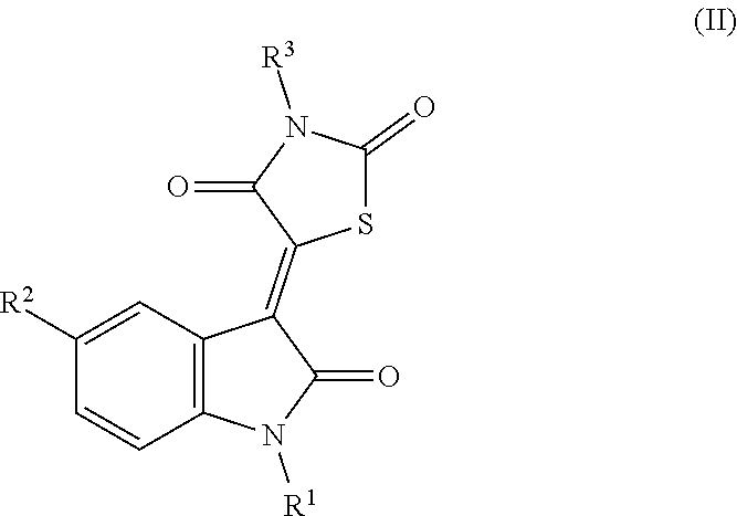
C12=C(N([R1])C(=O)C1=C1C(=O)N([R3])C(=O)S1)C=CC([R2])=C2
